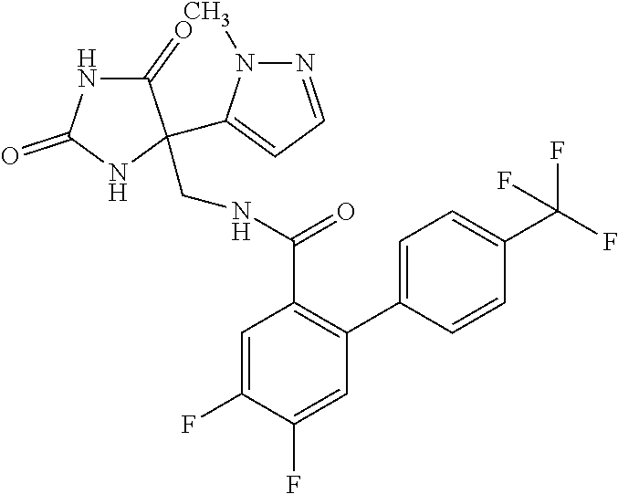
C1(=O)NC(=O)NC1(C1=CC=NN1C)CNC(C1=C(C2=CC=C(C(F)(F)F)C=C2)C=C(F)C(F)=C1)=O
